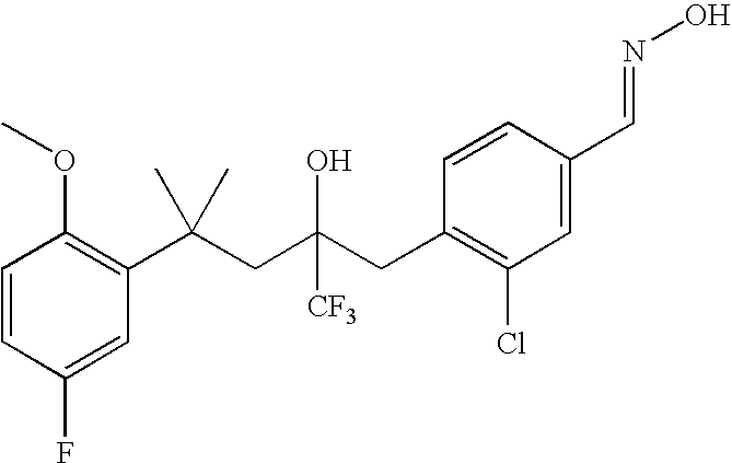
C1(F)=CC(C(CC(CC2=C(Cl)C=C(C=NO)C=C2)([CF3])O)(C)C)=C(OC)C=C1
